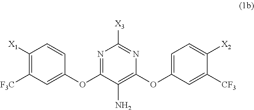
C1([X1])=C([F3C])C=C(OC2=NC([X3])=NC(OC3=CC=C([X2])C([CF3])=C3)=C2N)C=C1
